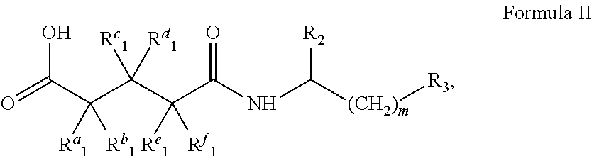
O=C(C(C(C(C(NC([(CH2)m][R3])[R2])=O)([Re1])[Rf1])([Rc1])[Rd1])([Ra1])[Rb1])O
